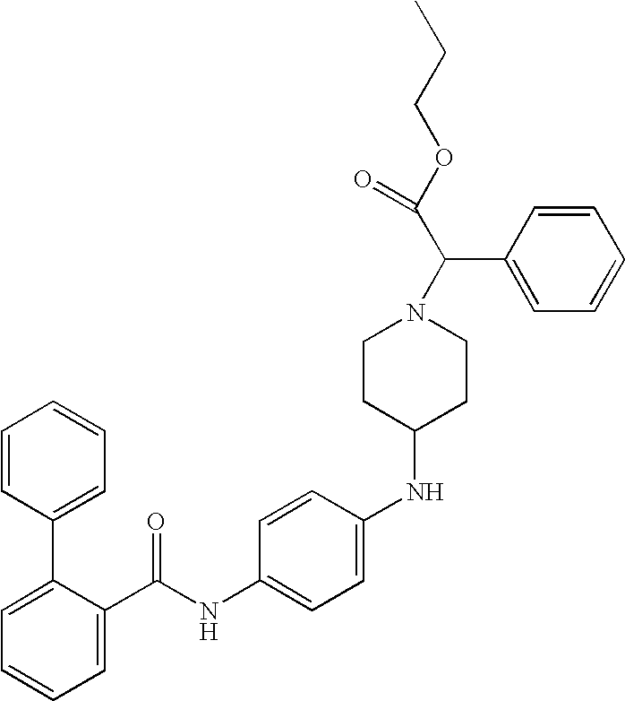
C1=C(C(NC2=CC=C(NC3CCN(C(C(OCCC)=O)C4=CC=CC=C4)CC3)C=C2)=O)C(C2=CC=CC=C2)=CC=C1
